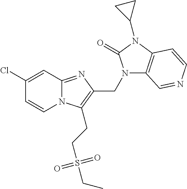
N1(CC2=C(CCS(CC)(=O)=O)N3C(=N2)C=C(Cl)C=C3)C2=C(N(C3CC3)C1=O)C=CN=C2
